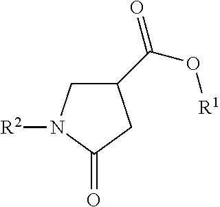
C1(C(O[R1])=O)CN([R2])C(=O)C1
